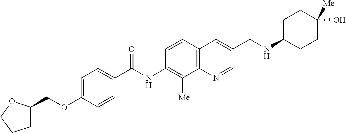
C1=C(OCC2CCCO2)C=CC(C(NC2=C([Me])C3=C(C=C2)C=C(CNC2CCC(O)([Me])CC2)C=N3)=O)=C1
